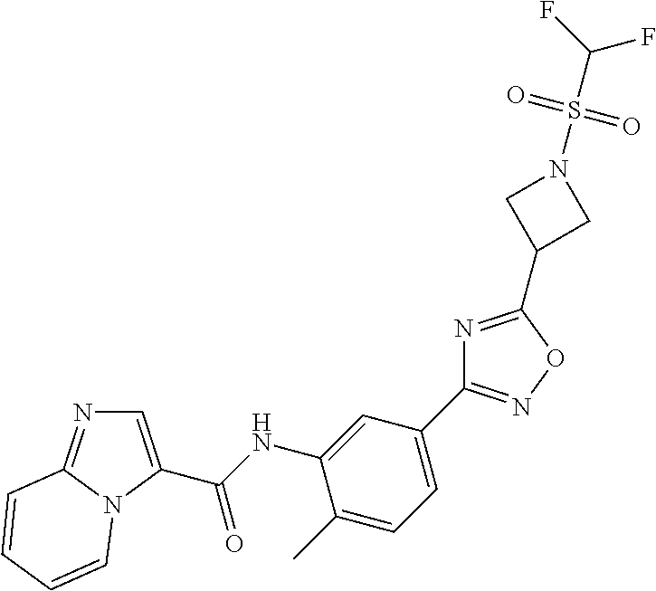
C1=C(C(=O)NC2=CC(C3=NOC(C4CN(S(C(F)F)(=O)=O)C4)=N3)=CC=C2C)N2C(=N1)C=CC=C2
